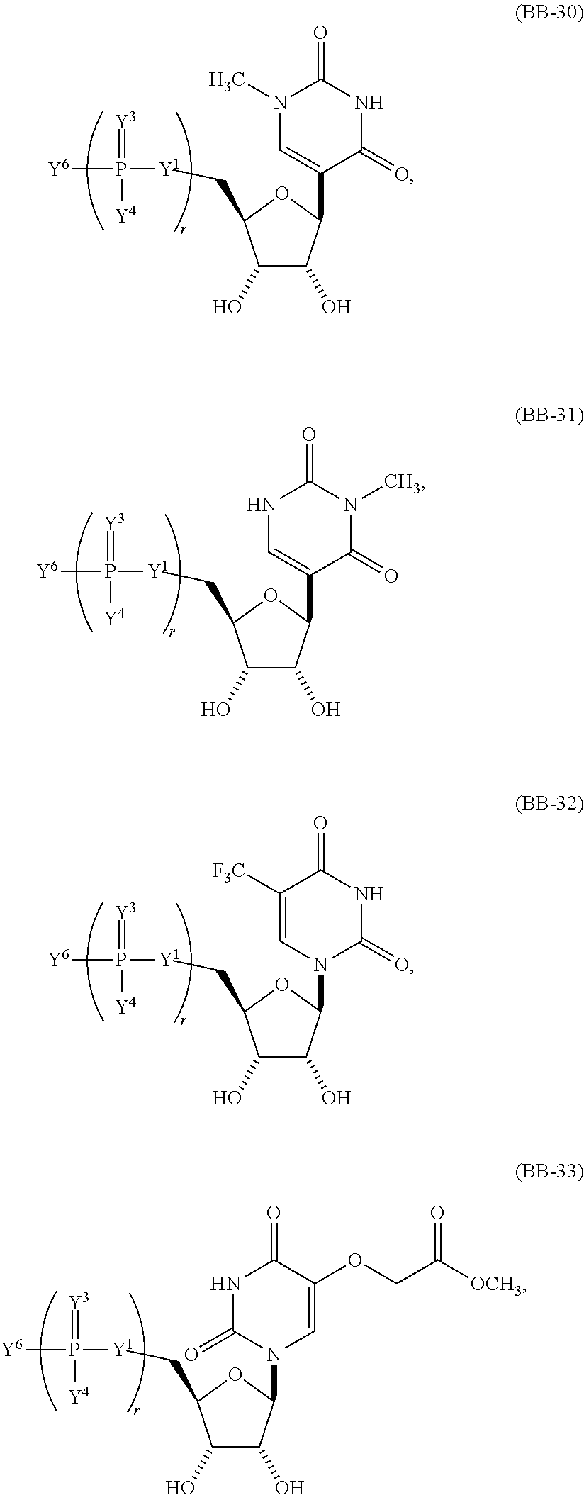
C1(O)C(O)C(C2=CN(C)C(=O)NC2=O)OC1C[Y1]P(=[Y3])([Y4])[Y6].C1(O)C(O)C(C2=CNC(=O)N(C)C2=O)OC1C[Y1]P(=[Y3])([Y4])[Y6].C1(O)C(O)C(N2C(=O)NC(=O)C([F3C])=C2)OC1C[Y1]P(=[Y3])([Y4])[Y6].C1(O)C(O)C(N2C=C(OCC([OCH3])=O)C(=O)NC2=O)OC1C[Y1]P(=[Y3])([Y4])[Y6]
